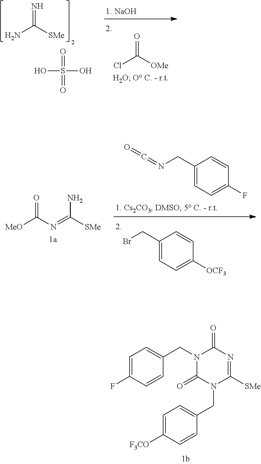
NC([SMe])=N.S(O)(O)(=O)=O.ClC([OMe])=O.C1(CBr)=CC=C([OCF3])C=C1.C1(CN=C=O)=CC=C(F)C=C1.[MeO]C(=O)N=C([SMe])N.C1=C(F)C=CC(CN2C(=O)N(CC3=CC=C([F3CO])C=C3)C([SMe])=NC2=O)=C1
